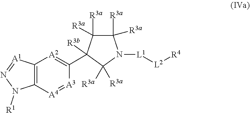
N1([R1])N=[A1]C2=C1[A4]=[A3]C(C1([R3b])C([R3a])([R3a])N([L1][L2][R4])C([R3a])([R3a])C1([R3a])[R3a])=[A2]2
